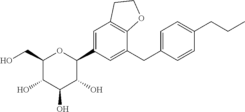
C1(CO)C(O)C(O)C(O)C(C2=CC3=C(C(CC4=CC=C(CCC)C=C4)=C2)OCC3)O1
